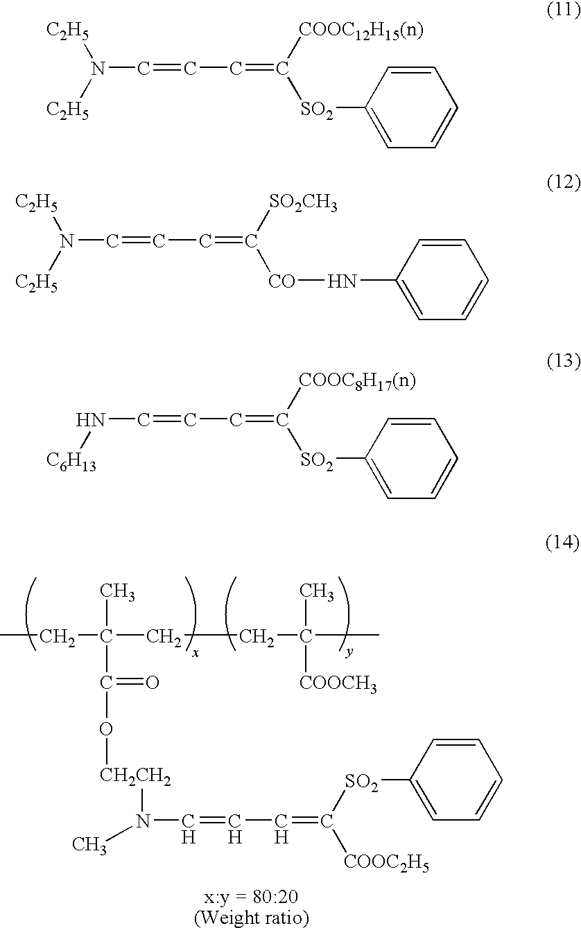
CCC(CCC(C)([COOCH3])C)(C)C(O[CH2CH2]N(C)C=CC=C([SO2]C1=CC=CC=C1)[COOC2H5])=O.N(C=CC=C([COOC12H15(n)])[SO2]C1=CC=CC=C1)([C2H5])[C2H5].N(C=CC=C([SO2CH3])[CO]NC1=CC=CC=C1)([C2H5])[C2H5].N(C=CC=C([COOC8H17(n)])[SO2]C1=CC=CC=C1)[C6H13]
